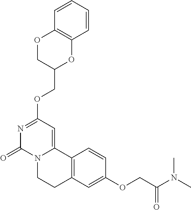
N1=C(OCC2OC3=C(OC2)C=CC=C3)C=C2N(C1=O)CCC1=C2C=CC(OCC(=O)N(C)C)=C1
